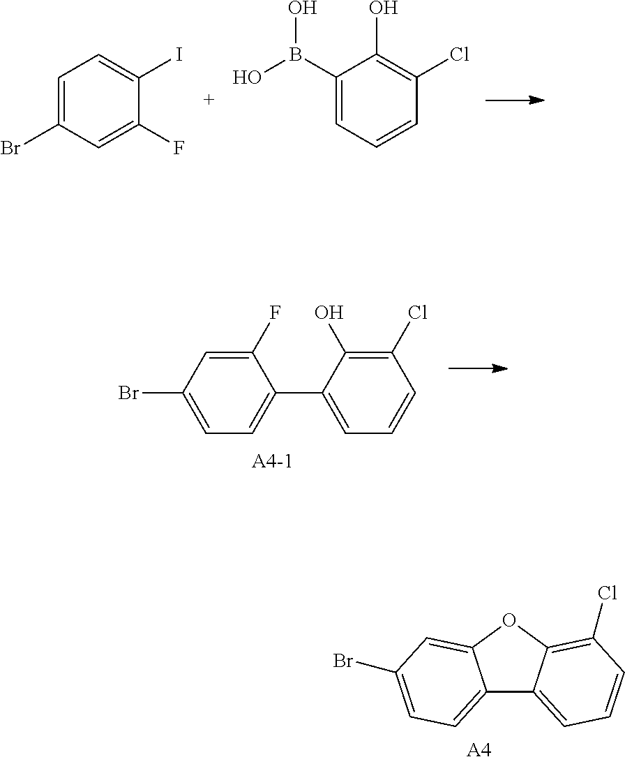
C1(B(O)O)=CC=CC(Cl)=C1O.C1=C(Br)C=C(F)C(I)=C1.C12=CC=C(Br)C=C1OC1=C(Cl)C=CC=C21.[A4].C1(F)=CC(Br)=CC=C1C1=CC=CC(Cl)=C1O
